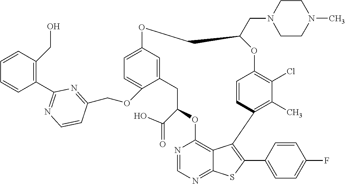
C12=CC(=CC=C1OCC1=NC(C3=C(CO)C=CC=C3)=NC=C1)OCC(CN1CCN(C)CC1)OC1=C(Cl)C(C)=C(C3=C(C4=CC=C(F)C=C4)SC4=NC=NC(=C43)OC(C(=O)O)C2)C=C1
